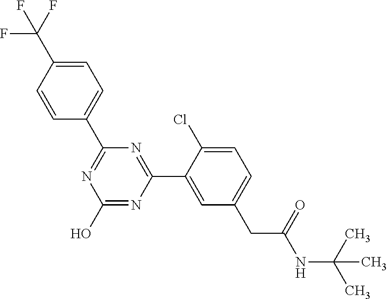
OC1=NC(C2=CC(CC(NC(C)(C)C)=O)=CC=C2Cl)=NC(C2=CC=C(C(F)(F)F)C=C2)=N1
